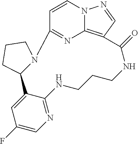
C1=CN2C3=C(C=N2)C(=O)NCCCNC2=NC=C(F)C=C2C2N(C1=N3)CCC2
